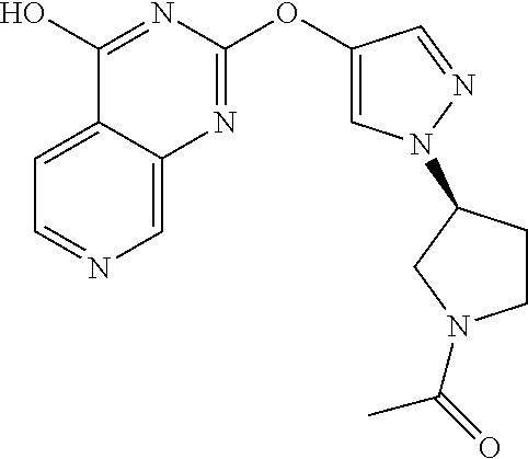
C1=C2C(=CC=N1)C(O)=NC(OC1=CN(C3CCN(C(C)=O)C3)N=C1)=N2
